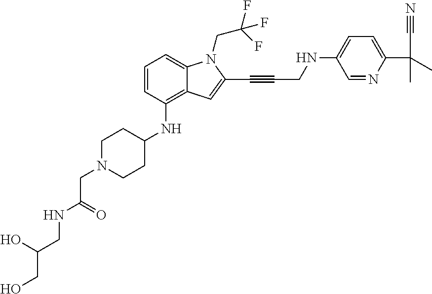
C1=CC(NC2CCN(CC(NCC(CO)O)=O)CC2)=C2C(=C1)N(CC(F)(F)F)C(C#CCNC1=CC=C(C(C#N)(C)C)N=C1)=C2
